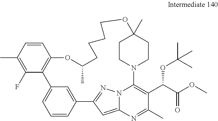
C1=CC(C)=C(F)C2=C1OC(C)CCCCOC1(C)CCN(C3=C(C(OC(C)(C)C)C(=O)OC)C(C)=NC4=CC(=NN43)C3=CC2=CC=C3)CC1
